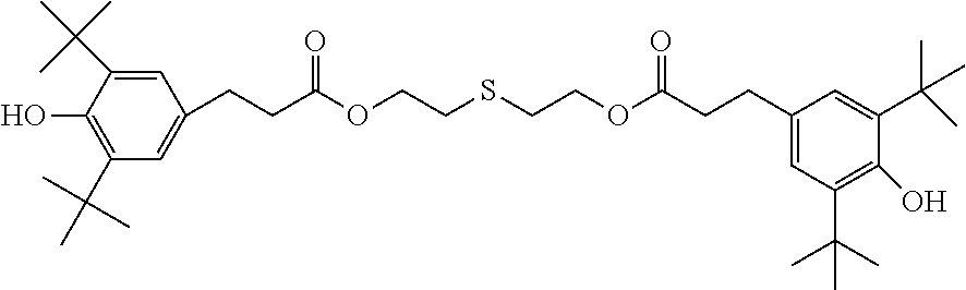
C1=C(C(C)(C)C)C(O)=C(C(C)(C)C)C=C1CCC(OCCSCCOC(CCC1=CC(C(C)(C)C)=C(O)C(C(C)(C)C)=C1)=O)=O
